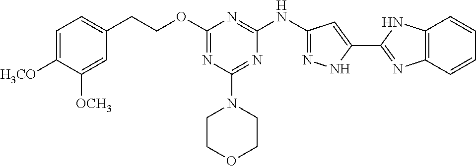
O(C1=NC(N2CCOCC2)=NC(NC2=NNC(C3=NC4=C(N3)C=CC=C4)=C2)=N1)CCC1=CC=C([H3CO])C([OCH3])=C1
